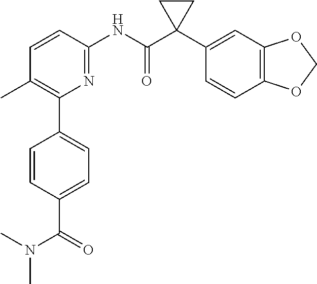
C1=CC(NC(C2(C3=CC4=C(C=C3)OCO4)CC2)=O)=NC(C2=CC=C(C(=O)N(C)C)C=C2)=C1C
